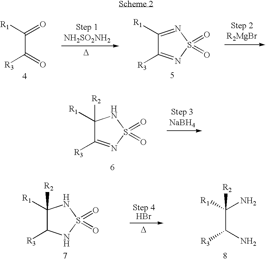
C(C(=O)[R3])([R1])=O.[D].C1([R1])=NS(=O)(=O)N=C1[R3].C1([R2])([R1])C([R3])=NS(=O)(=O)N1.[D].C1([R2])([R1])C([R3])NS(=O)(=O)N1.C(C(N)[R3])([R1])(N)[R2]
